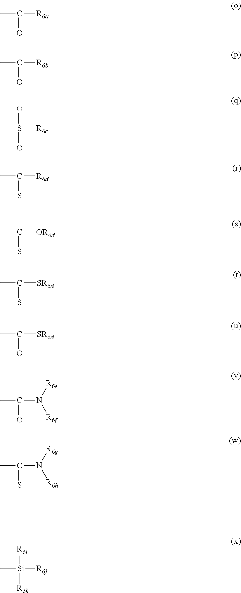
CC(=O)[R6a].CC(=O)[R6b].CS(=O)([R6c])=O.CC(=S)[R6d].CC(=S)[OR6d].CC(=S)[SR6d].CC(=O)[SR6d].CC(N([R6f])[R6e])=O.CC(N([R6h])[R6g])=S.C[Si]([R6i])([R6k])[R6j]
